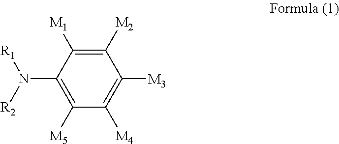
C1([M2])=C([M1])C(N([R2])[R1])=C([M5])C([M4])=C1[M3]
